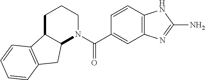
C1C2C(N(C(=O)C3=CC4=C(C=C3)NC(N)=N4)CC1)CC1=C2C=CC=C1
